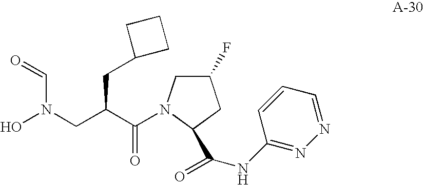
ON(CC(C(=O)N1CC(F)CC1C(=O)NC1=NN=CC=C1)CC1CCC1)C=O
